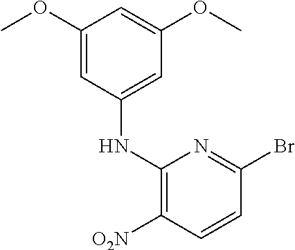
C1(NC2=CC(OC)=CC(OC)=C2)=C([O2N])C=CC(Br)=N1
